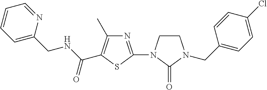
C1=C(CNC(=O)C2=C(C)N=C(N3CCN(CC4=CC=C(Cl)C=C4)C3=O)S2)N=CC=C1
